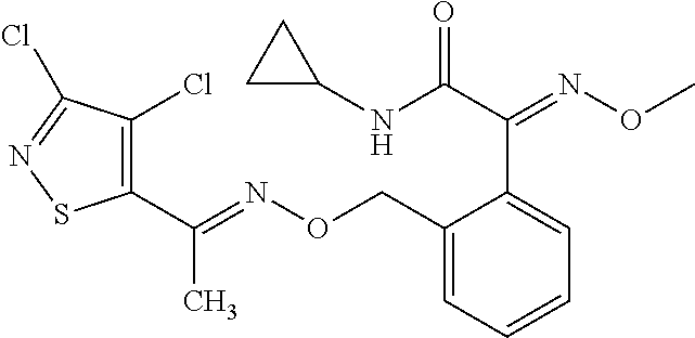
C1(C(=NOCC2=CC=CC=C2C(C(NC2CC2)=O)=NOC)C)=C(Cl)C(Cl)=NS1
